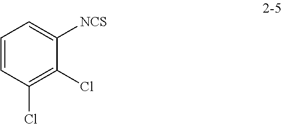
C1=CC(Cl)=C(Cl)C([NCS])=C1
